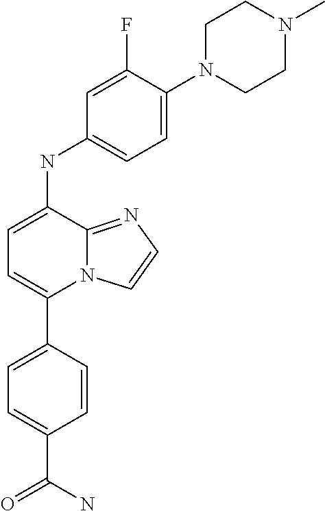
C1=CC(C2=CC=C(NC3=CC=C(N4CCN(C)CC4)C(F)=C3)C3=NC=CN23)=CC=C1C(=O)N
